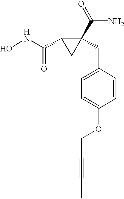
ONC(C1CC1(C(=O)N)CC1=CC=C(OCC#CC)C=C1)=O
